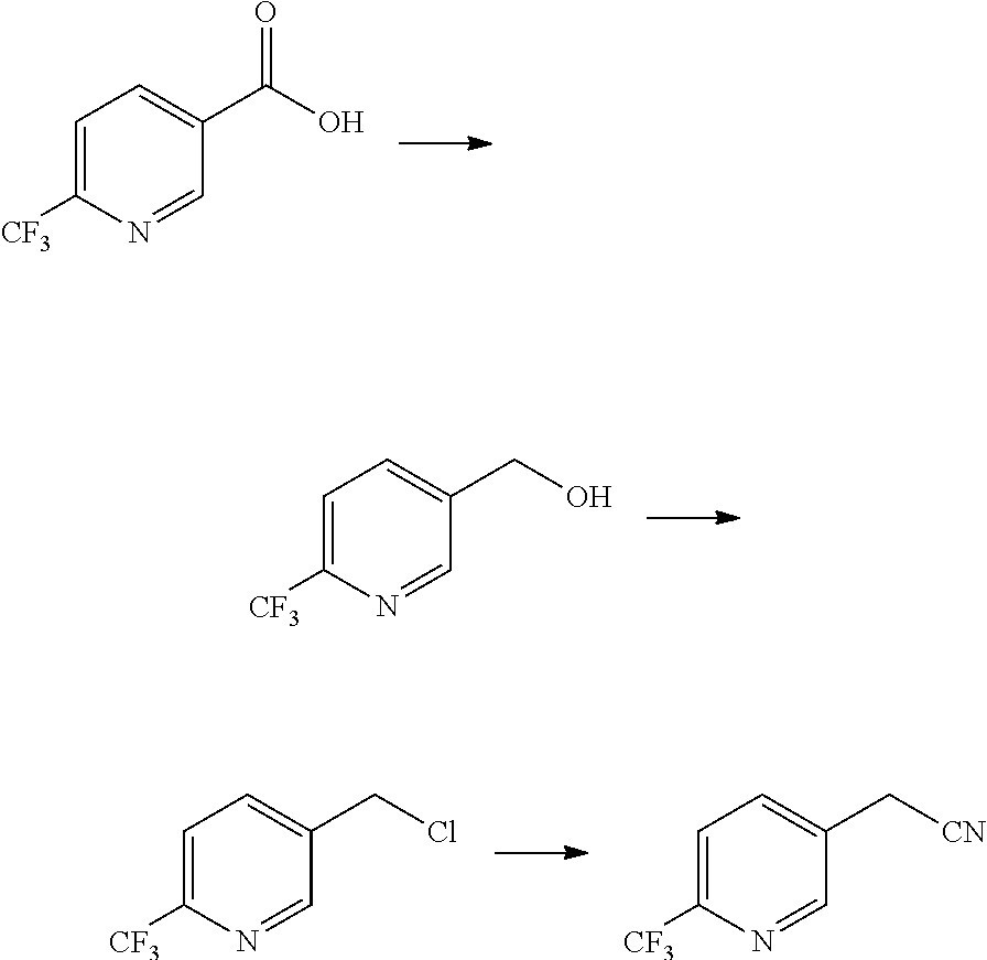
C1=C([CF3])N=CC(C(O)=O)=C1.C1=C([CF3])N=CC(CO)=C1.C1=C([CF3])N=CC(CCl)=C1.C1=C([CF3])N=CC(C[CN])=C1
